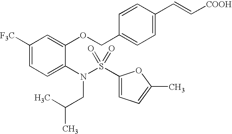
C1([F3C])=CC=C(N(CC(C)C)S(=O)(=O)C2=CC=C(C)O2)C(OCC2=CC=C(C=C[COOH])C=C2)=C1
